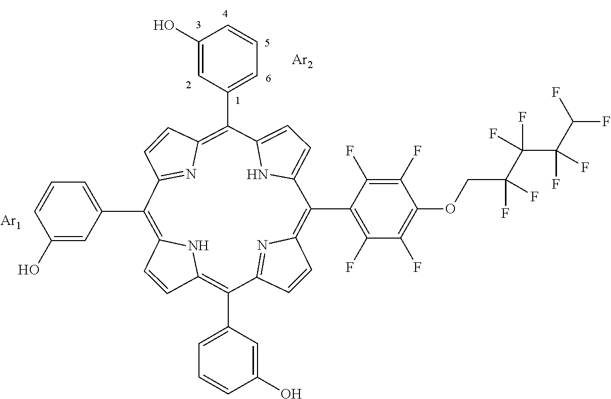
C1=CC2=C(C3=CC=CC(O)=C3)C3=NC(=C(C4=C(F)C(F)=C(OCC(C(C(C(F)F)(F)F)(F)F)(F)F)C(F)=C4F)C4=CC=C(N4)C(C4=CC=CC(O)=C4)=C4C=CC(=N4)C(C4=CC=CC(O)=C4)=C1N2)C=C3.[Ar1].[Ar2]
